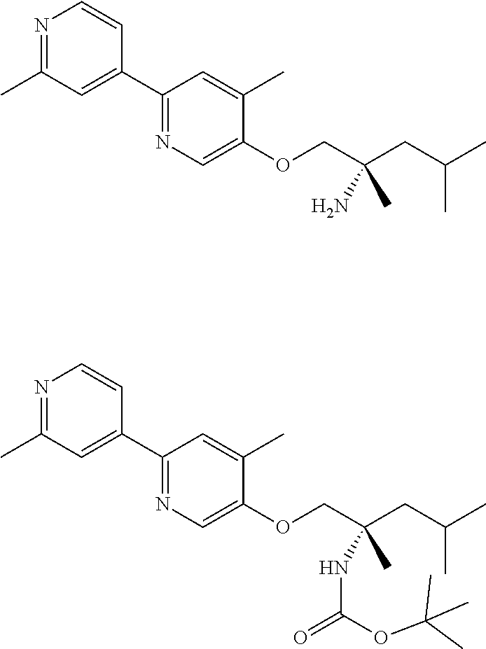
N1=C(C)C=C(C2=NC=C(OCC(CC(C)C)(C)N)C(C)=C2)C=C1.N1=C(C)C=C(C2=NC=C(OCC(CC(C)C)(C)NC(=O)OC(C)(C)C)C(C)=C2)C=C1
